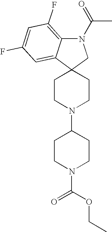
C1CN(C2CCN(C(OCC)=O)CC2)CCC12CN(C(C)=O)C1=C(F)C=C(F)C=C21
